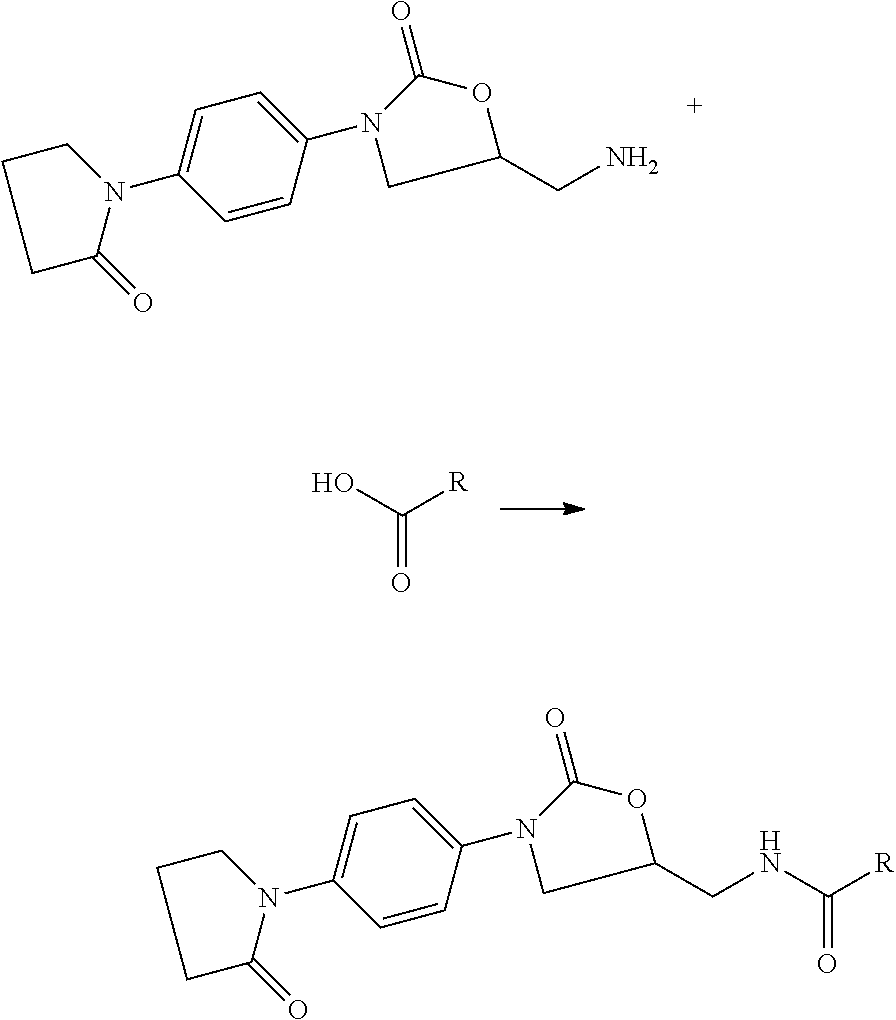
C1=CC(N2CC(CN)OC2=O)=CC=C1N1CCCC1=O.OC(=O)[R].C1=CC(N2CC(CNC(=O)[R])OC2=O)=CC=C1N1CCCC1=O
